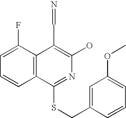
C1=C(F)C2=C(C=C1)C(SCC1=CC(OC)=CC=C1)=NC(O)=C2C=N
